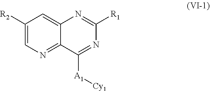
C1([R2])=CN=C2C(=C1)N=C([R1])N=C2[A1][Cy1]
